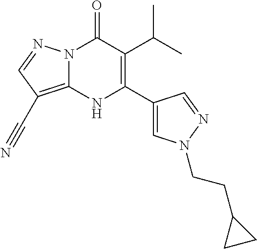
N12C(=C(C#N)C=N1)NC(C1=CN(CCC3CC3)N=C1)=C(C(C)C)C2=O
